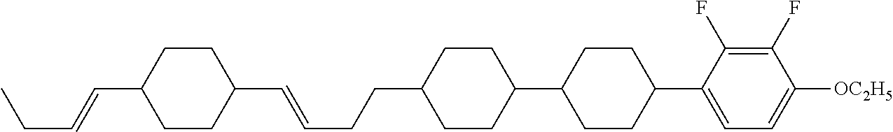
C1(C=CCCC2CCC(C3CCC(C4=CC=C([OC2H5])C(F)=C4F)CC3)CC2)CCC(C=CCC)CC1
